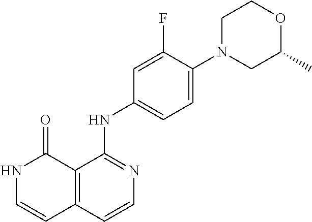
N1C=CC2=C(C1=O)C(NC1=CC=C(N3CC(C)OCC3)C(F)=C1)=NC=C2
